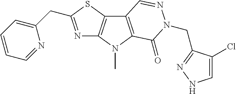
N1=C(CC2=CC=CC=N2)SC2=C1N(C)C1=C2C=NN(CC2=NNC=C2Cl)C1=O
